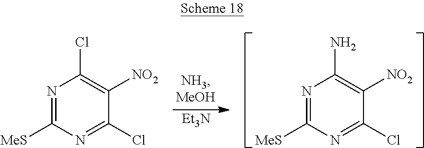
N1=C([MeS])N=C(Cl)C([NO2])=C1Cl.[Et3N].N1=C([MeS])N=C(Cl)C([NO2])=C1N
